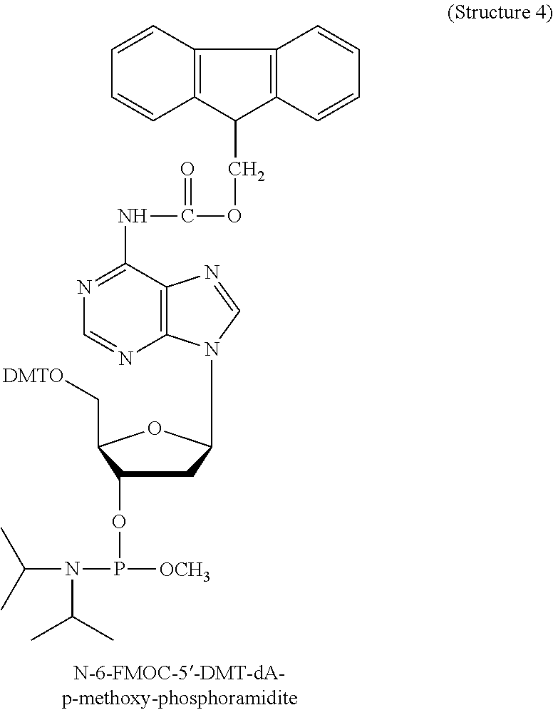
C12=C(C(COC(NC3=NC=NC4=C3N=CN4C3CC(OP([OCH3])N(C(C)C)C(C)C)C(C[DMTO])O3)=O)C3=C1C=CC=C3)C=CC=C2
